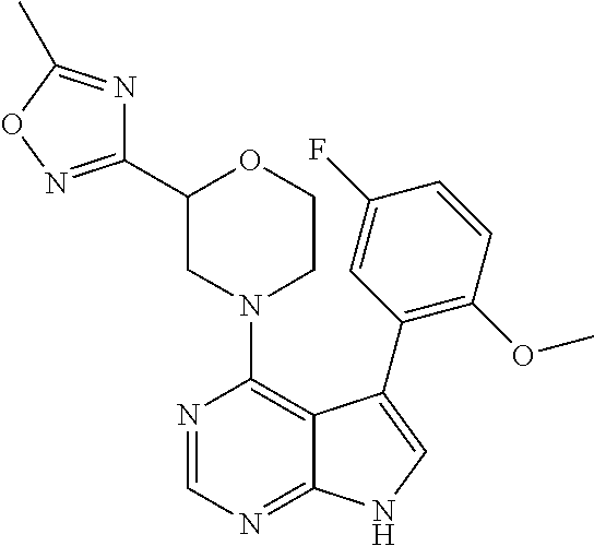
N1(C2=C3C(=NC=N2)NC=C3C2=C(OC)C=CC(F)=C2)CCOC(C2=NOC(C)=N2)C1
